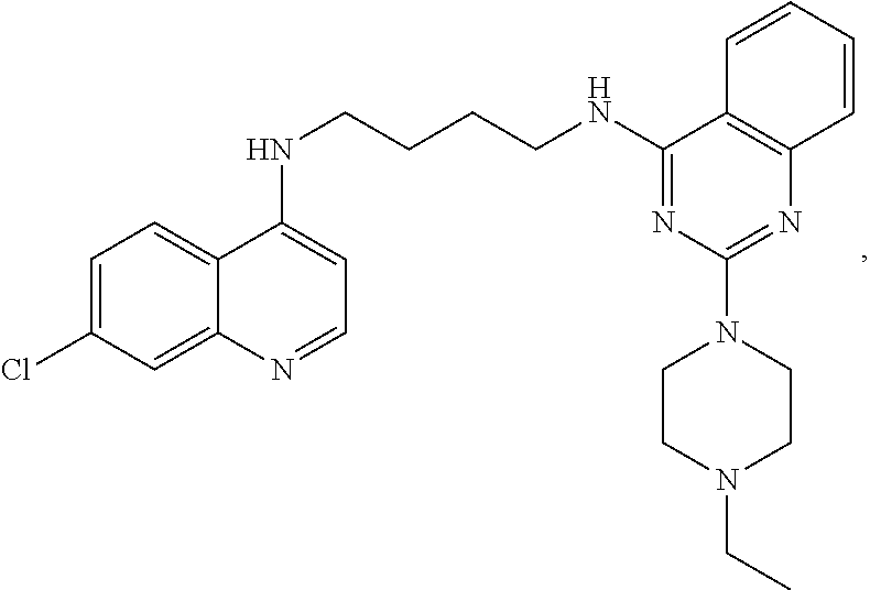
C1=C(Cl)C=C2C(=C1)C(NCCCCNC1=NC(N3CCN(CC)CC3)=NC3=C1C=CC=C3)=CC=N2
